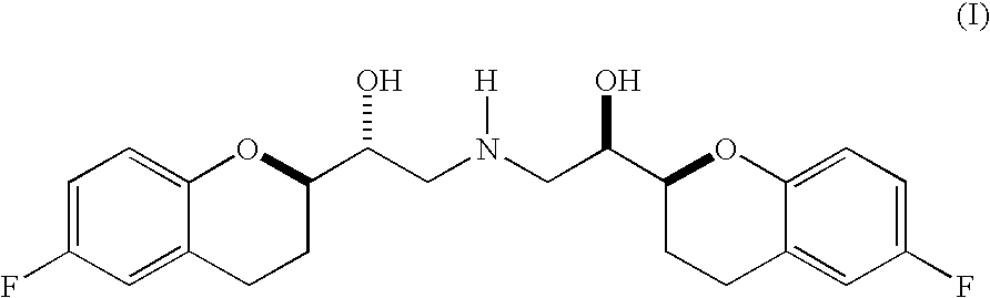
C1=C(F)C=C2C(=C1)OC(C(CN(CC(C1CCC3=CC(F)=CC=C3O1)O)[H])O)CC2
